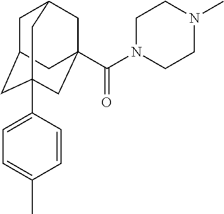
C1C2CC3(C4=CC=C(C)C=C4)CC(C(N4CCN(C)CC4)=O)(CC1C3)C2
